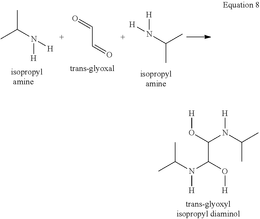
O=CC=O.CC(N([H])[H])C.[H]N(C(C)C)[H].O(C(N(C(C)C)[H])C(N(C(C)C)[H])O[H])[H]
